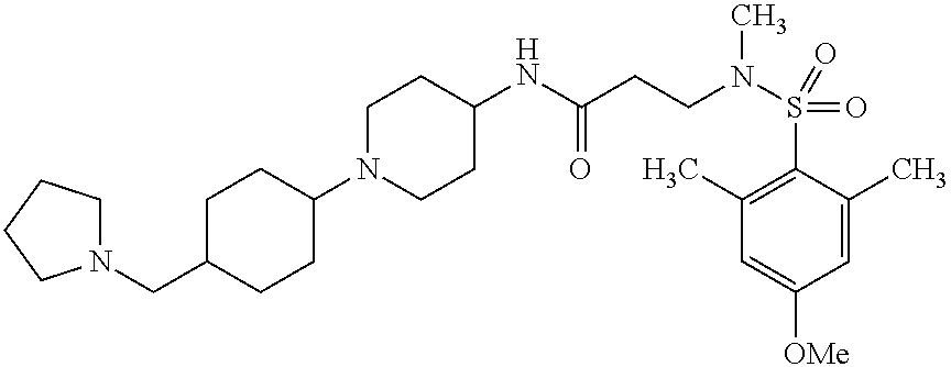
C1(NC(CCN(S(=O)(C2=C(C)C=C([OMe])C=C2C)=O)C)=O)CCN(C2CCC(CN3CCCC3)CC2)CC1
